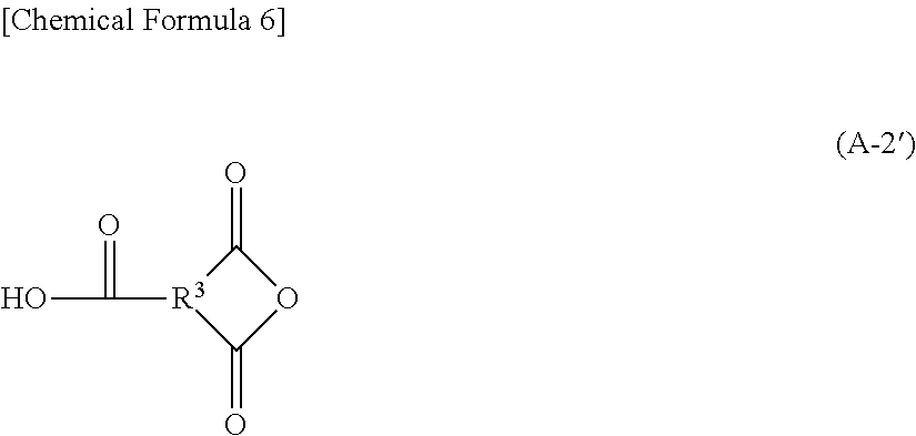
C1(=O)[R3](C(O)=O)C(=O)O1
